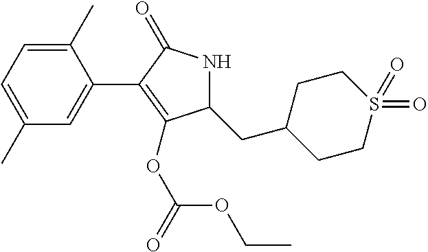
C1(C)=CC=C(C)C=C1C1=C(OC(OCC)=O)C(CC2CCS(=O)(=O)CC2)NC1=O
